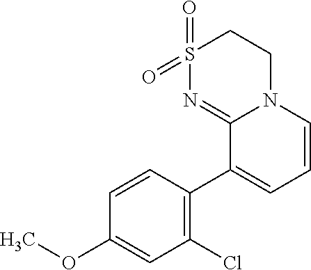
C1(Cl)=C(C2=CC=CN3C2=NS(=O)(=O)CC3)C=CC(OC)=C1
